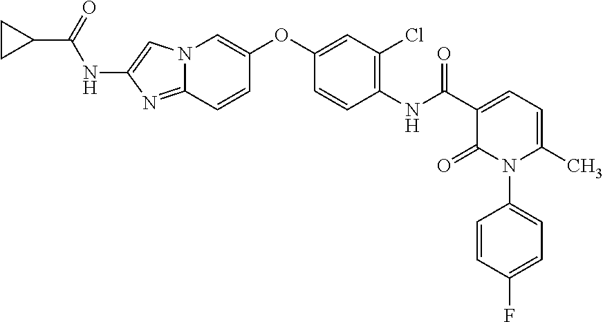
C1(OC2=CN3C(=NC(NC(C4CC4)=O)=C3)C=C2)=CC(Cl)=C(NC(=O)C2=CC=C(C)N(C3=CC=C(F)C=C3)C2=O)C=C1
